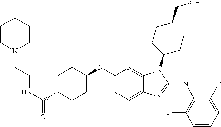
N1=C(NC2CCC(C(NCCN3CCCCC3)=O)CC2)N=C2C(=C1)N=C(NC1=C(F)C=CC=C1F)N2C1CCC(CO)CC1
